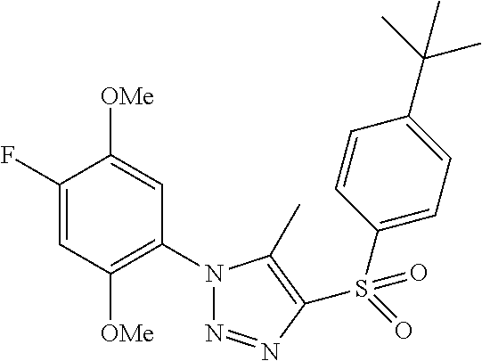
C1(F)=CC([OMe])=C(N2N=NC(S(=O)(C3=CC=C(C(C)(C)C)C=C3)=O)=C2C)C=C1[OMe]
